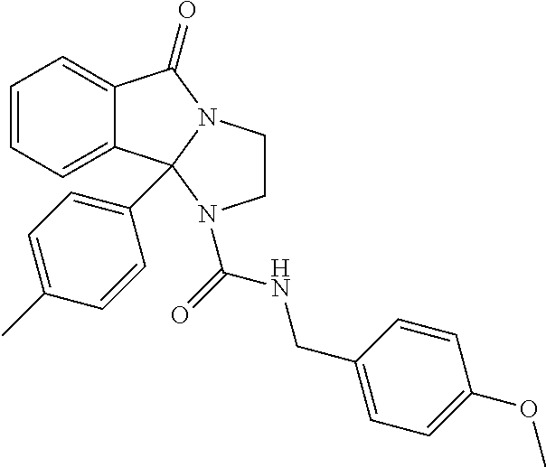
C1=CC=C2C(=C1)C1(C3=CC=C(C)C=C3)N(C2=O)CCN1C(=O)NCC1=CC=C(OC)C=C1
